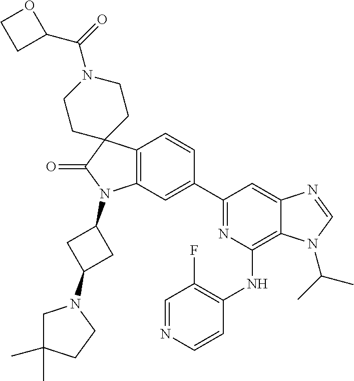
C12=C(C=C(C3=NC(NC4=C(F)C=NC=C4)=C4C(=C3)N=CN4C(C)C)C=C1)N(C1CC(N3CC(C)(C)CC3)C1)C(=O)C21CCN(C(=O)C2OCC2)CC1
